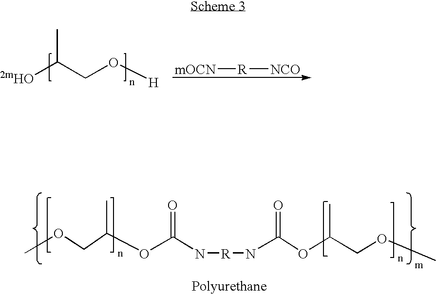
[mOCN][R][NCO].[2mHO]C(CO[H])C.COCC(OC(N[R]NC(OC(COC)C)=O)=O)C
